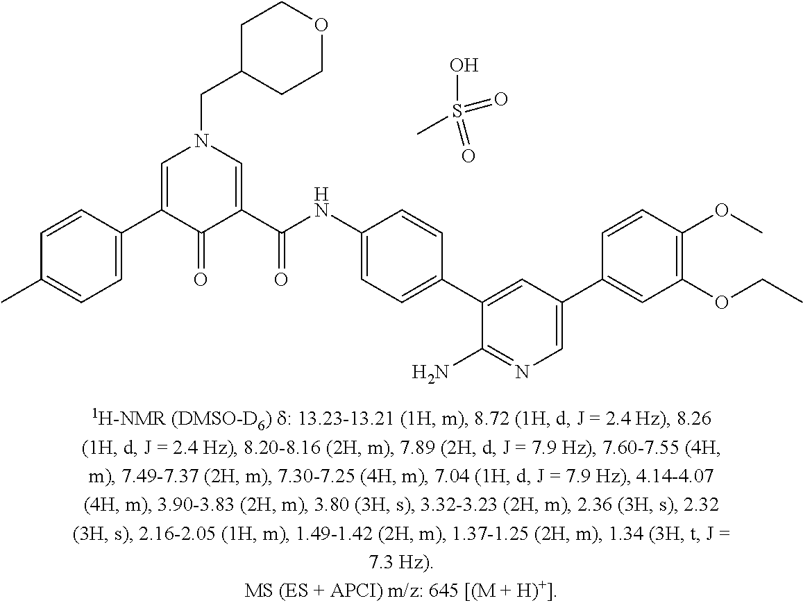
C1=C(C2=CN(CC3CCOCC3)C=C(C(NC3=CC=C(C4=CC(C5=CC(OCC)=C(OC)C=C5)=CN=C4N)C=C3)=O)C2=O)C=CC(C)=C1.CS(O)(=O)=O
